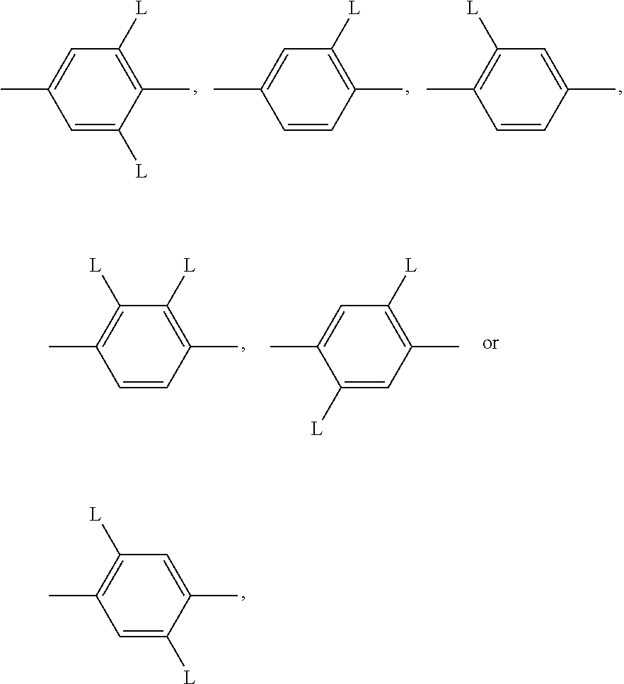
C1([L])=C(C)C=C([L])C(C)=C1.C1=C(C)C=C([L])C(C)=C1[L].C1=C(C)C=CC(C)=C1[L].C1([L])=C(C)C=CC(C)=C1.C1([L])=C(C)C=CC(C)=C1[L].C1=C(C)C([L])=CC(C)=C1[L]
